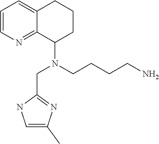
C1=CN=C2C(=C1)CCCC2N(CCCCN)CC1=NC(C)=CN1
